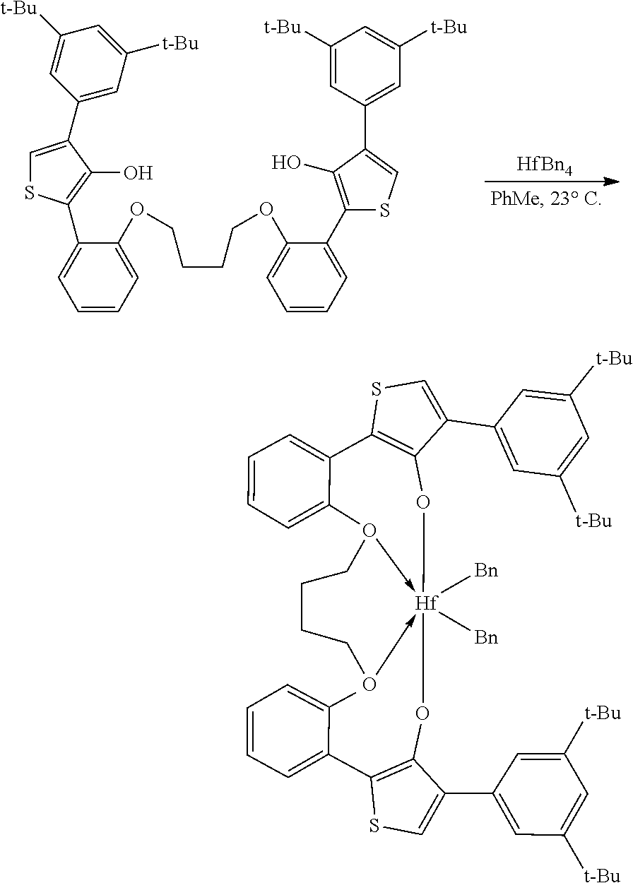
C1=CC=C(OCCCCOC2=CC=CC=C2C2=C(O)C(C3=CC([t-Bu])=CC([t-Bu])=C3)=CS2)C(C2=C(O)C(C3=CC([t-Bu])=CC([t-Bu])=C3)=CS2)=C1.[HfBn4].C1(C2=CSC(C3=CC=CC=C3C)=C2O[Hf]23([Bn])([Bn])-OCCCCO->2C2=CC=CC=C2C2=C(C(C4=CC([t-Bu])=CC([t-Bu])=C4)=CS2)O3)=CC([t-Bu])=CC([t-Bu])=C1
